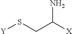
NC([X])CS[Y]
